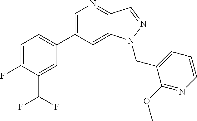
C1=C(C2=CC=C(F)C(C(F)F)=C2)C=C2C(=N1)C=NN2CC1=CC=CN=C1OC
